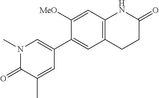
C1([MeO])=CC2=C(C=C1C1=CN(C)C(=O)C(C)=C1)CCC(=O)N2
